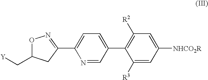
[Y]CC1ON=C(C2=CC=C(C3=C([R2])C=C([NHCO2R])C=C3[R3])C=N2)C1
